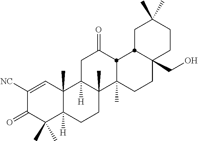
C1([NC])=CC2(C)C([H])(C(C)(C)C1=O)CCC1(C)C2([H])CC(=O)C2C1(C)CCC1(CO)C2CC(C)(C)CC1
